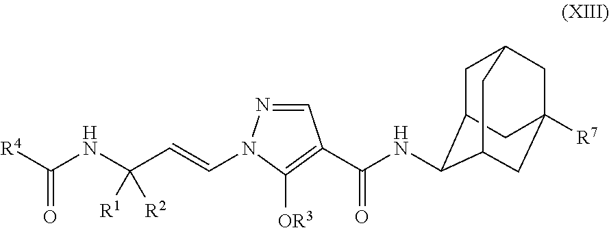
C(=CN1N=CC(C(NC2C3CC4CC([R7])(CC2C4)C3)=O)=C1[OR3])C(NC([R4])=O)([R1])[R2]
